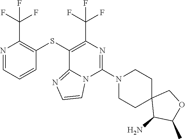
S(C1=C(C(F)(F)F)N=CC=C1)C1=C(C(F)(F)F)N=C(N2CCC3(CC2)C(N)C(C)OC3)N2C1=NC=C2
